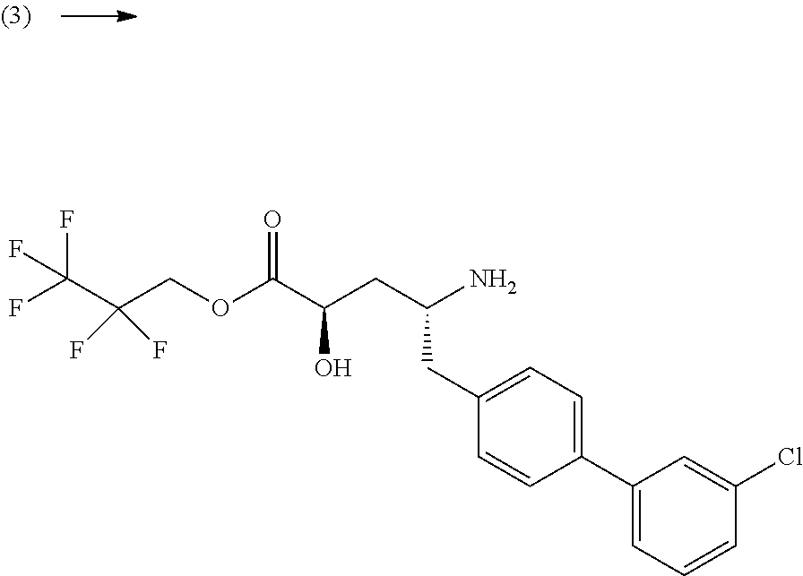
O(C(C(CC(N)CC1=CC=C(C2=CC=CC(Cl)=C2)C=C1)O)=O)CC(C(F)(F)F)(F)F
